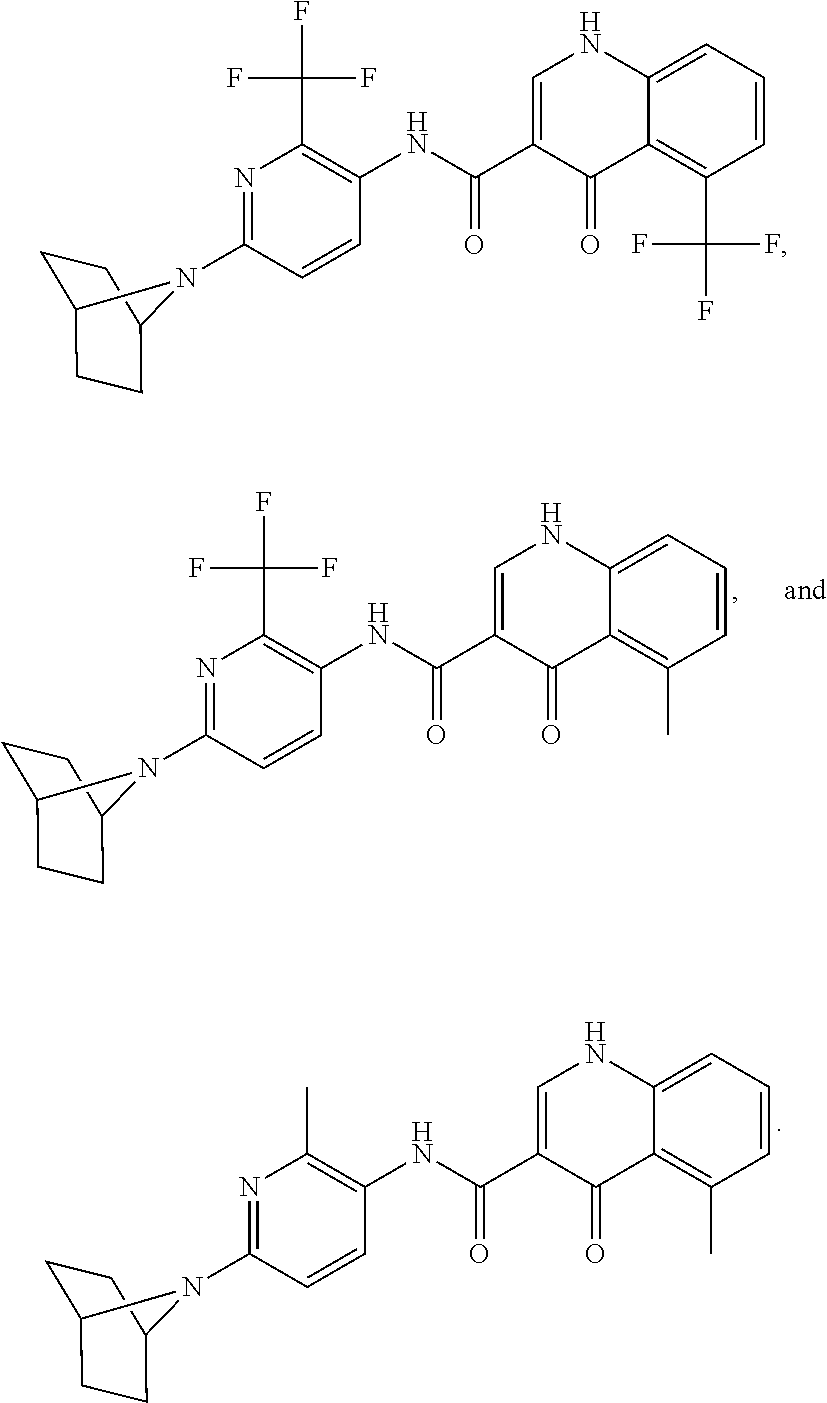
C12=CC=CC(C)=C1C(=O)C(C(NC1=C(C(F)(F)F)N=C(N3C4CCC3CC4)C=C1)=O)=CN2.C12=CC=CC(C)=C1C(=O)C(C(NC1=C(C)N=C(N3C4CCC3CC4)C=C1)=O)=CN2.C12=CC=CC(C(F)(F)F)=C1C(=O)C(C(NC1=C(C(F)(F)F)N=C(N3C4CCC3CC4)C=C1)=O)=CN2
